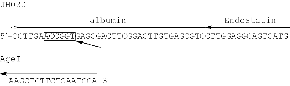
C(->C)<-C
